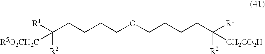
[R1]C(CCCCOCCCCC([R1])([R2])[CH2CO2H])([R2])[R5O2CH2C]
